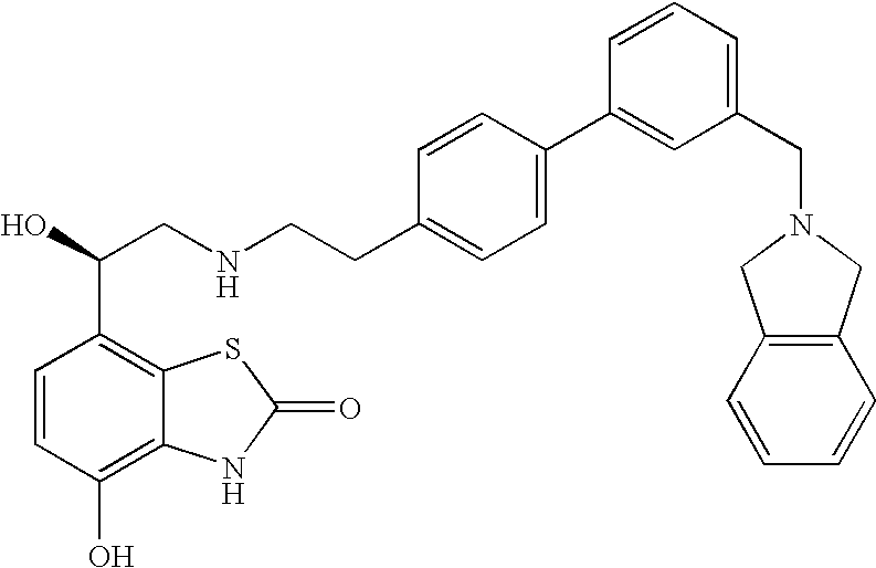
C1=CC(O)=C2C(=C1C(O)CNCCC1=CC=C(C3=CC(CN4CC5=C(C4)C=CC=C5)=CC=C3)C=C1)SC(=O)N2
